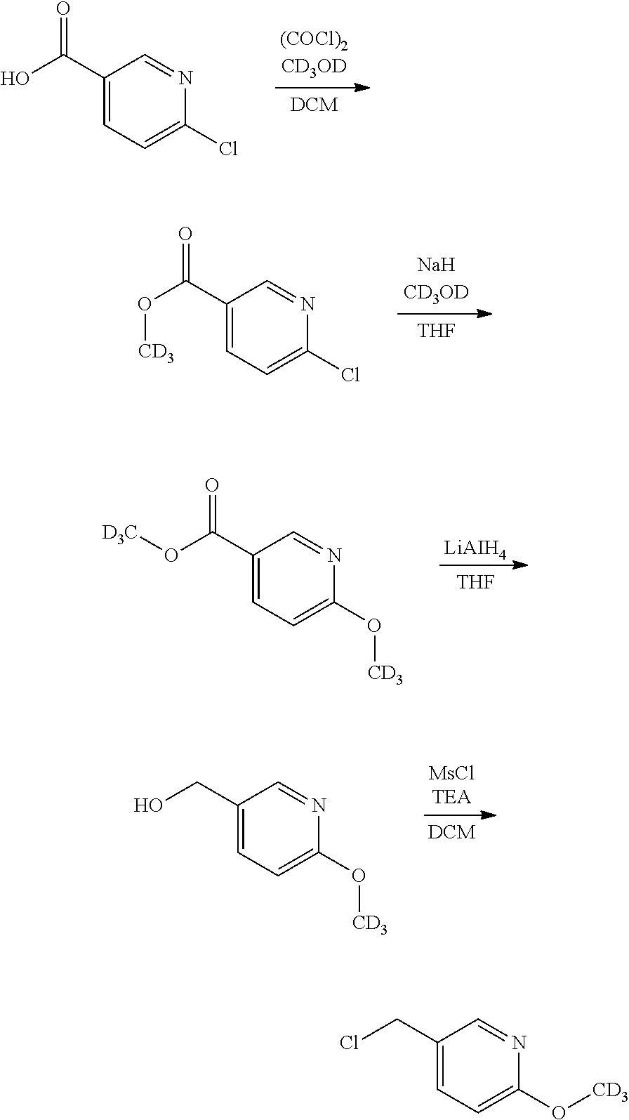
C1(C(O)=O)=CC=C(Cl)N=C1.C1(C(O[CD3])=O)=CC=C(Cl)N=C1.[THF].[THF].[LiAIH4].C1(C(O[D3C])=O)=CC=C(O[CD3])N=C1.[DCM].C1(CO)=CC=C(O[CD3])N=C1.C1(CCl)=CC=C(O[CD3])N=C1
